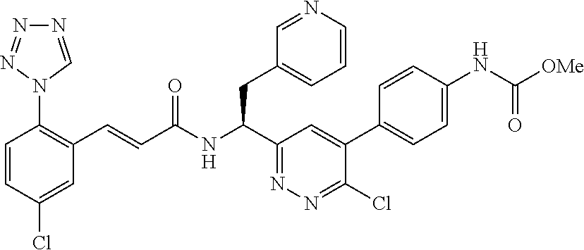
C1=C(Cl)C=CC(N2C=NN=N2)=C1C=CC(NC(C1=NN=C(Cl)C(C2=CC=C(NC([OMe])=O)C=C2)=C1)CC1=CC=CN=C1)=O
